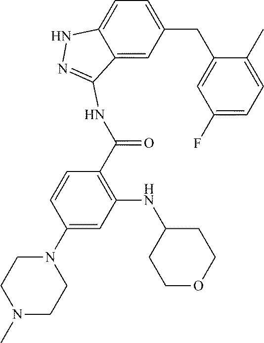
C1(C)=CC=C(F)C=C1CC1=CC=C2C(=C1)C(NC(C1=C(NC3CCOCC3)C=C(N3CCN(C)CC3)C=C1)=O)=NN2
